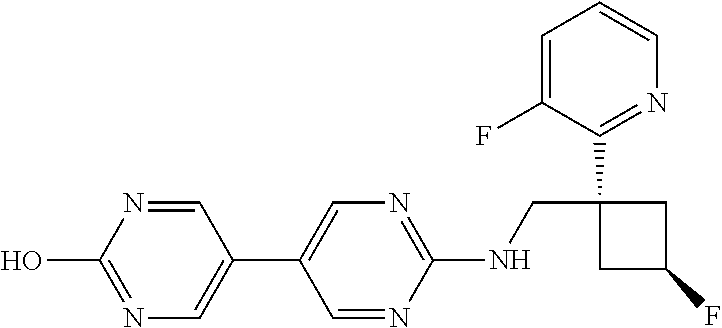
C1(C2=CN=C(NCC3(C4=NC=CC=C4F)CC(F)C3)N=C2)=CN=C(O)N=C1
